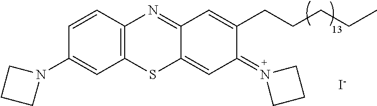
C1(N2CCC2)=CC2=C(C=C1)N=C1C(=CC(=N3CCC3)C(CCCCC)=C1)S2.[I-]
